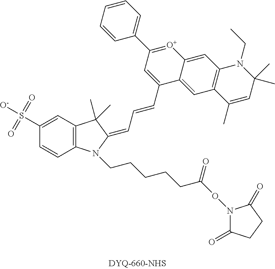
C12=C(C=C(S([O-])(=O)=O)C=C1)C(C)(C)C(=CC=CC1=CC(C3=CC=CC=C3)=[O+]C3=CC4=C(C=C13)C(C)=CC(C)(C)N4CC)N2CCCCCC(ON1C(=O)CCC1=O)=O
